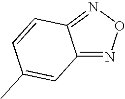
C12=NON=C1C=CC(C)=C2
